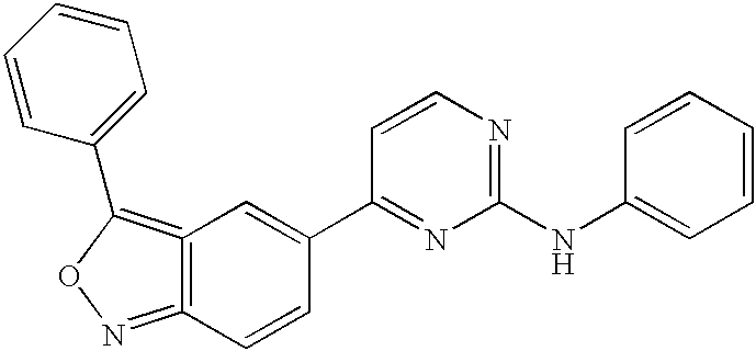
C12=C(=NOC=1C1=CC=CC=C1)C=CC(C1=NC(NC3=CC=CC=C3)=NC=C1)=C2
